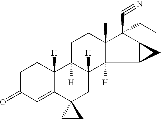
C1=C2C([H])(CCC1=O)C1([H])C([H])(CC23CC3)C2([H])C(C)(CC1)C(C#N)(CC)C1C2C1
